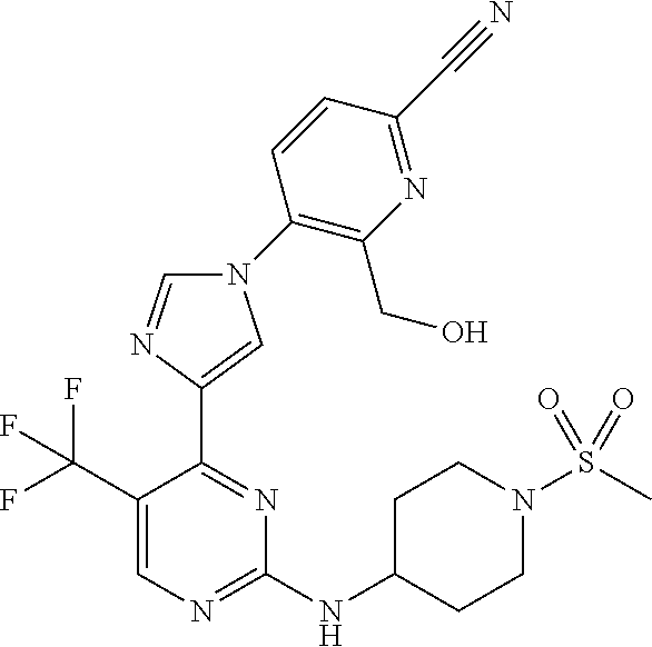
C1=NC(C2=NC(NC3CCN(S(C)(=O)=O)CC3)=NC=C2C(F)(F)F)=CN1C1=C(CO)N=C(C#N)C=C1
